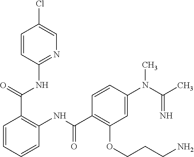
N1=C(NC(C2=C(NC(=O)C3=C(OCCCN)C=C(N(C(C)=N)C)C=C3)C=CC=C2)=O)C=CC(Cl)=C1
